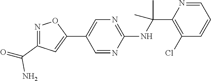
C1(C2=CN=C(NC(C)(C)C3=C(Cl)C=CC=N3)N=C2)=CC(C(=O)N)=NO1
